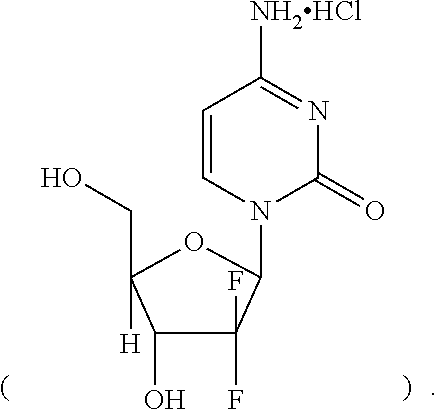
C1(F)(F)C(O)C([H])(CO)OC1N1C(=O)N=C([NH2HCl])C=C1
